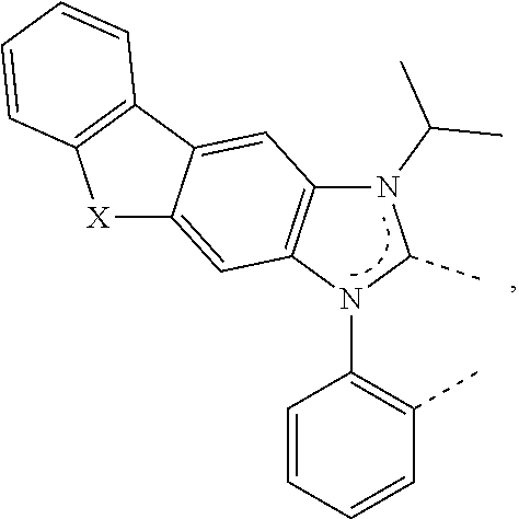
N1(C(C)C)C2=C(N(C3=C(C)C=CC=C3)C1C)C=C1C(=C2)C2=C([X]1)C=CC=C2
